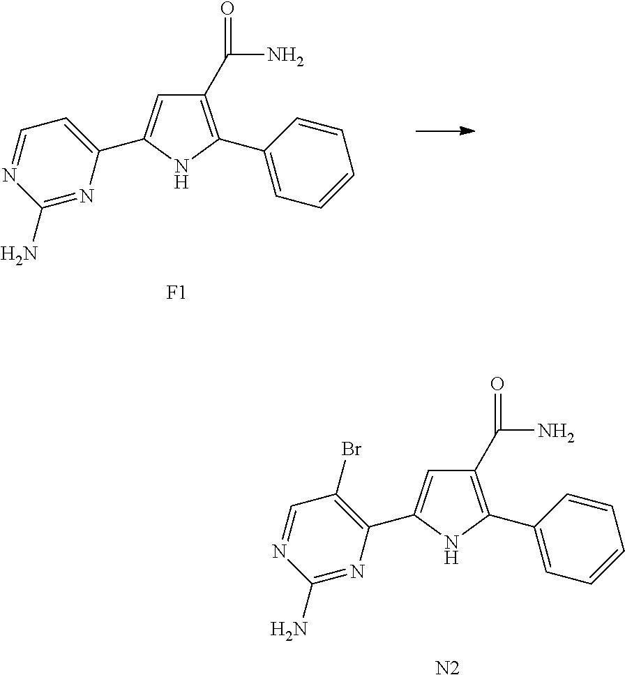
C1(C2=CC(C(N)=O)=C(C3=CC=CC=C3)N2)=CC=NC(N)=N1.[F1].C1(C2=CC(C(N)=O)=C(C3=CC=CC=C3)N2)=C(Br)C=NC(N)=N1.[N2]
